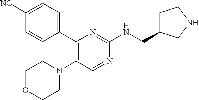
N1(C2=C(C3=CC=C([NC])C=C3)N=C(NCC3CCNC3)N=C2)CCOCC1
